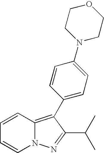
C12=C(C3=CC=C(N4CCOCC4)C=C3)C(C(C)C)=NN1C=CC=C2
